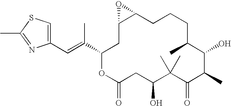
C1=C(C=C(C2OC(=O)CC(O)C(C)(C)C(=O)C(C)C(O)C(C)CCCC3C(C2)O3)C)N=C(C)S1
